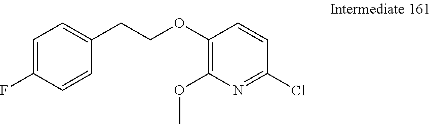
C1=C(F)C=CC(CCOC2=C(OC)N=C(Cl)C=C2)=C1
